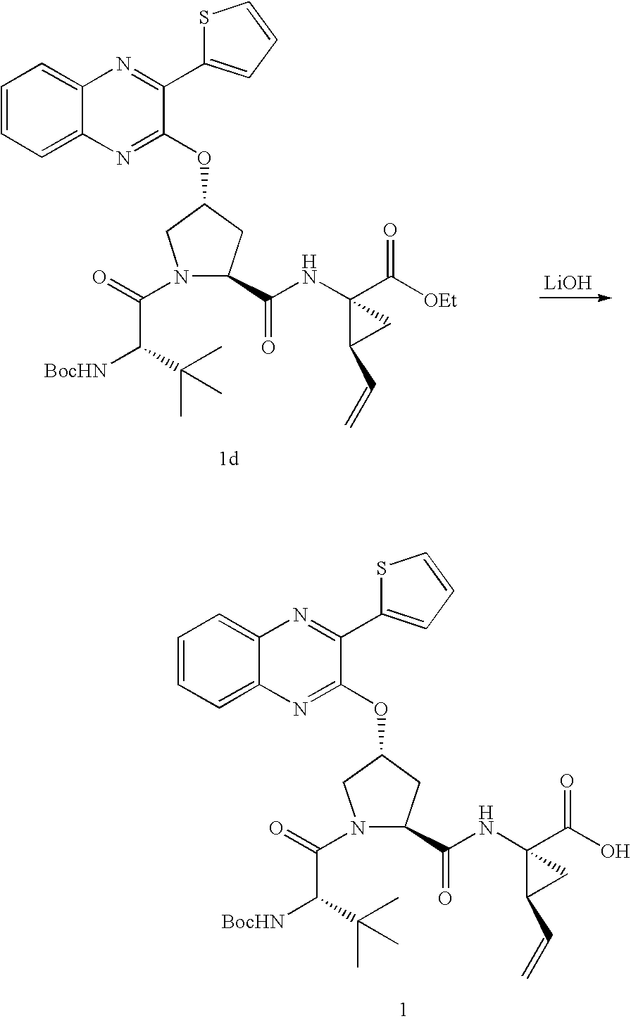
N1(C(=O)C(C(C)(C)C)[BocHN])C(C(NC2(C([OEt])=O)C(C=C)C2)=O)CC(OC2=NC3=CC=CC=C3N=C2C2=CC=CS2)C1.[LiOH].N1(C(=O)C(C(C)(C)C)[BocHN])C(C(NC2(C(O)=O)C(C=C)C2)=O)CC(OC2=NC3=CC=CC=C3N=C2C2=CC=CS2)C1
